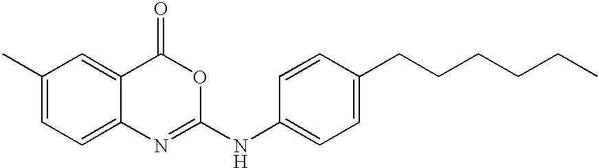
C1(C)=CC=C2C(=C1)C(=O)OC(NC1=CC=C(CCCCCC)C=C1)=N2
